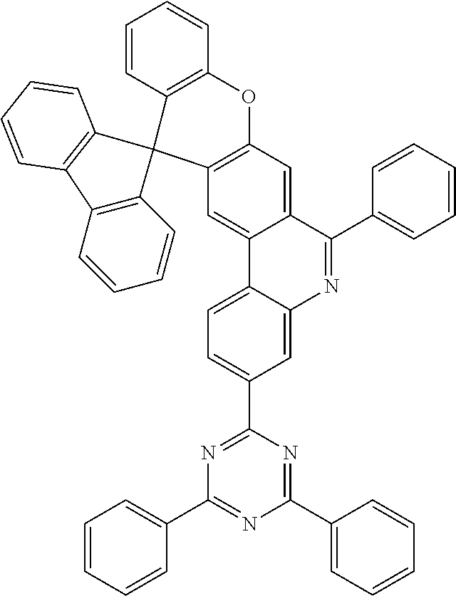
C1=C2C(=CC3=C1OC1=C(C34C3=C(C5=C4C=CC=C5)C=CC=C3)C=CC=C1)C1=CC=C(C3=NC(C4=CC=CC=C4)=NC(C4=CC=CC=C4)=N3)C=C1N=C2C1=CC=CC=C1
